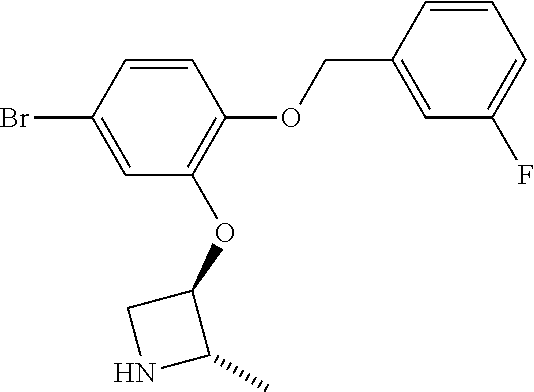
C(OC1=C(OC2CNC2C)C=C(Br)C=C1)C1=CC(F)=CC=C1
